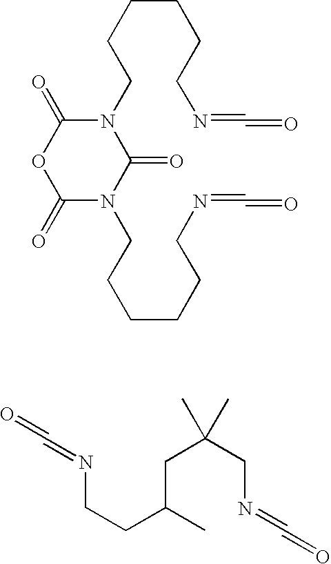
O=C1OC(=O)N(CCCCCCN=C=O)C(=O)N1CCCCCCN=C=O.C(C(C)CCN=C=O)C(CN=C=O)(C)C
